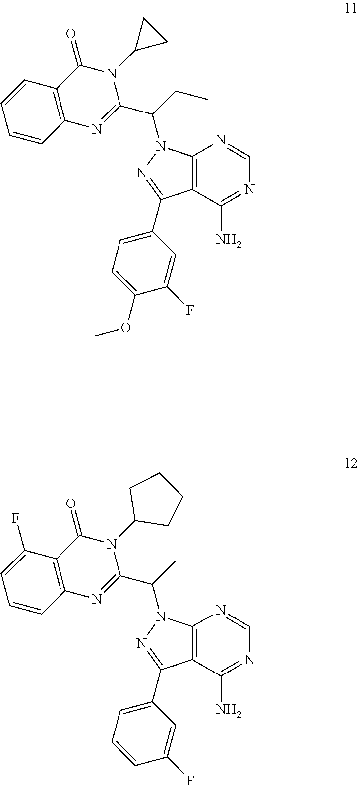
C12=C(C(N)=NC=N1)C(C1=CC=CC(F)=C1)=NN2C(C)C1=NC2=C(C(=O)N1C1CCCC1)C(F)=CC=C2.C12=C(C(N)=NC=N1)C(C1=CC=C(OC)C(F)=C1)=NN2C(C1=NC2=C(C(=O)N1C1CC1)C=CC=C2)CC
